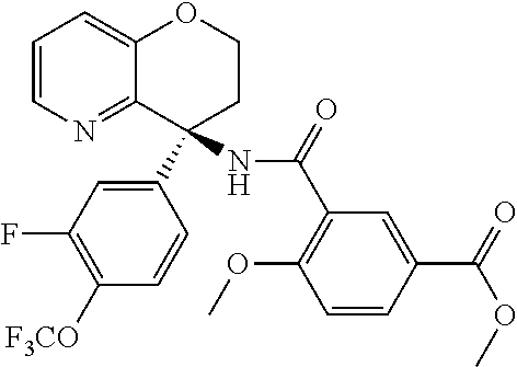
C1=CN=C2C(=C1)OCCC2(NC(=O)C1=C(OC)C=CC(C(=O)OC)=C1)C1=CC(F)=C([F3CO])C=C1
